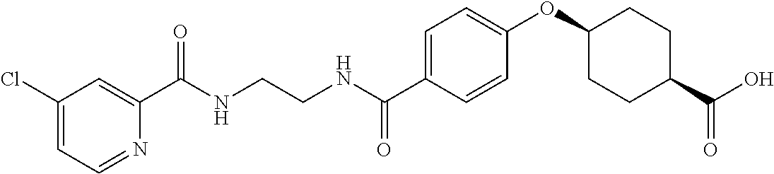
C1(C(NCCNC(C2=CC=C(OC3CCC(C(O)=O)CC3)C=C2)=O)=O)=CC(Cl)=CC=N1
